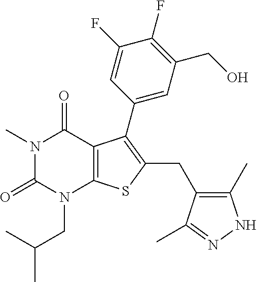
N1(C)C(=O)N(CC(C)C)C2=C(C1=O)C(C1=CC(CO)=C(F)C(F)=C1)=C(CC1=C(C)NN=C1C)S2
